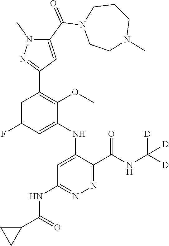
C1=C(NC2=CC(NC(C3CC3)=O)=NN=C2C(NC([D])([D])[D])=O)C(OC)=C(C2=NN(C)C(C(N3CCN(C)CCC3)=O)=C2)C=C1F
